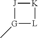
[G]1(C)[L][K][J]1
